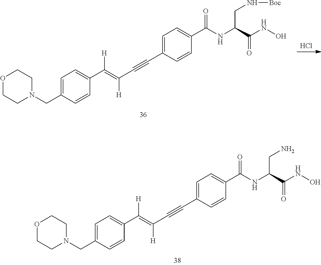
O1CCN(CC2=CC=C(C(=C(C#CC3=CC=C(C(NC(C(NO)=O)CN)=O)C=C3)[H])[H])C=C2)CC1.O1CCN(CC2=CC=C(C(=C(C#CC3=CC=C(C(NC(C(NO)=O)CN[Boc])=O)C=C3)[H])[H])C=C2)CC1.Cl
